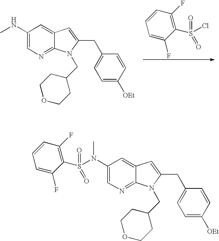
C1(NC)=CN=C2C(=C1)C=C(CC1=CC=C([OEt])C=C1)N2CC1CCOCC1.C1=CC(F)=C(S(=O)(Cl)=O)C(F)=C1.C1(N(S(C2=C(F)C=CC=C2F)(=O)=O)C)=CN=C2C(=C1)C=C(CC1=CC=C([OEt])C=C1)N2CC1CCOCC1
